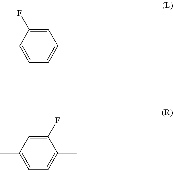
C1(C)=CC=C(C)C=C1F.C1(C)=CC=C(C)C(F)=C1
